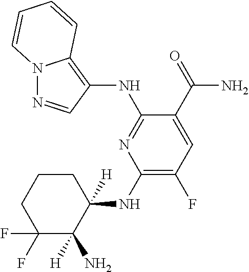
C1(F)(F)C(N)([H])C(NC2=C(F)C=C(C(N)=O)C(NC3=C4N(N=C3)C=CC=C4)=N2)([H])CCC1
